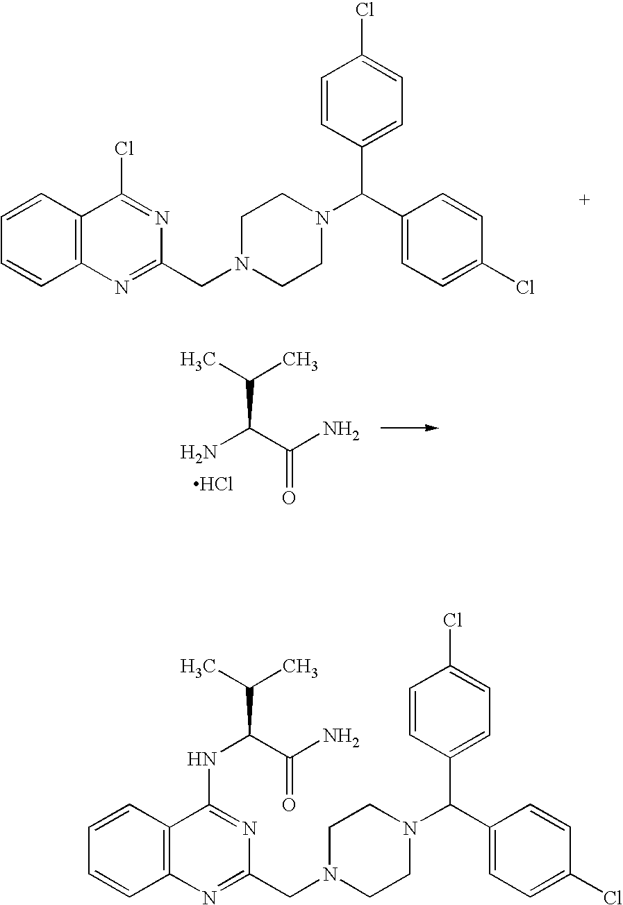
C1=CC2=C(C=C1)C(Cl)=NC(CN1CCN(C(C3=CC=C(Cl)C=C3)C3=CC=C(Cl)C=C3)CC1)=N2.NC(C(N)=O)C(C)C.Cl.C1=CC2=C(C=C1)C(NC(C(C)C)C(N)=O)=NC(CN1CCN(C(C3=CC=C(Cl)C=C3)C3=CC=C(Cl)C=C3)CC1)=N2
